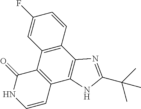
C12=C(C=CC(F)=C1)C1=C(C3=C2C(=O)NC=C3)NC(C(C)(C)C)=N1
